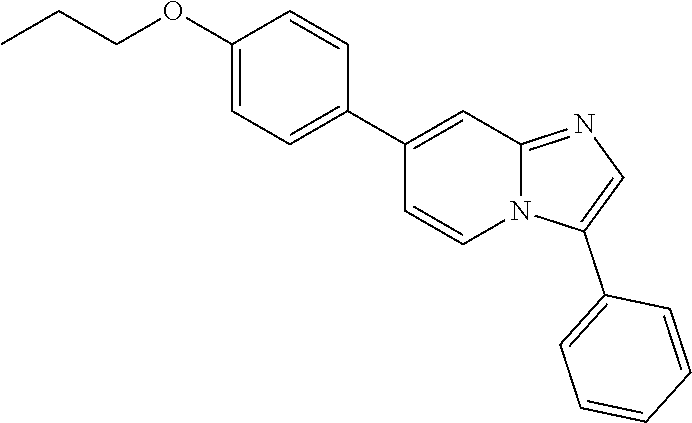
C1(OCCC)=CC=C(C2=CC3=NC=C(C4=CC=CC=C4)N3C=C2)C=C1
